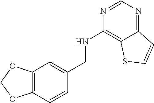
N1=CN=C2C(=C1NCC1=CC3=C(C=C1)OCO3)SC=C2
